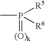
CP(=[(O)k])([R5])[R6]
